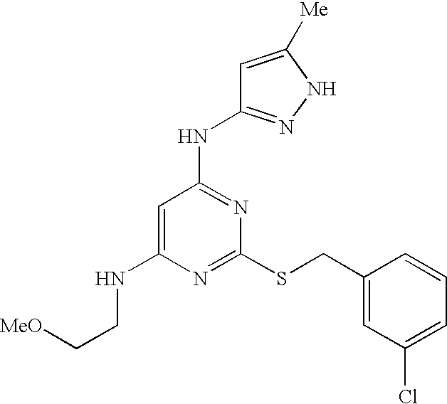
C1(NCC[MeO])=CC(NC2=NNC([Me])=C2)=NC(SCC2=CC(Cl)=CC=C2)=N1
